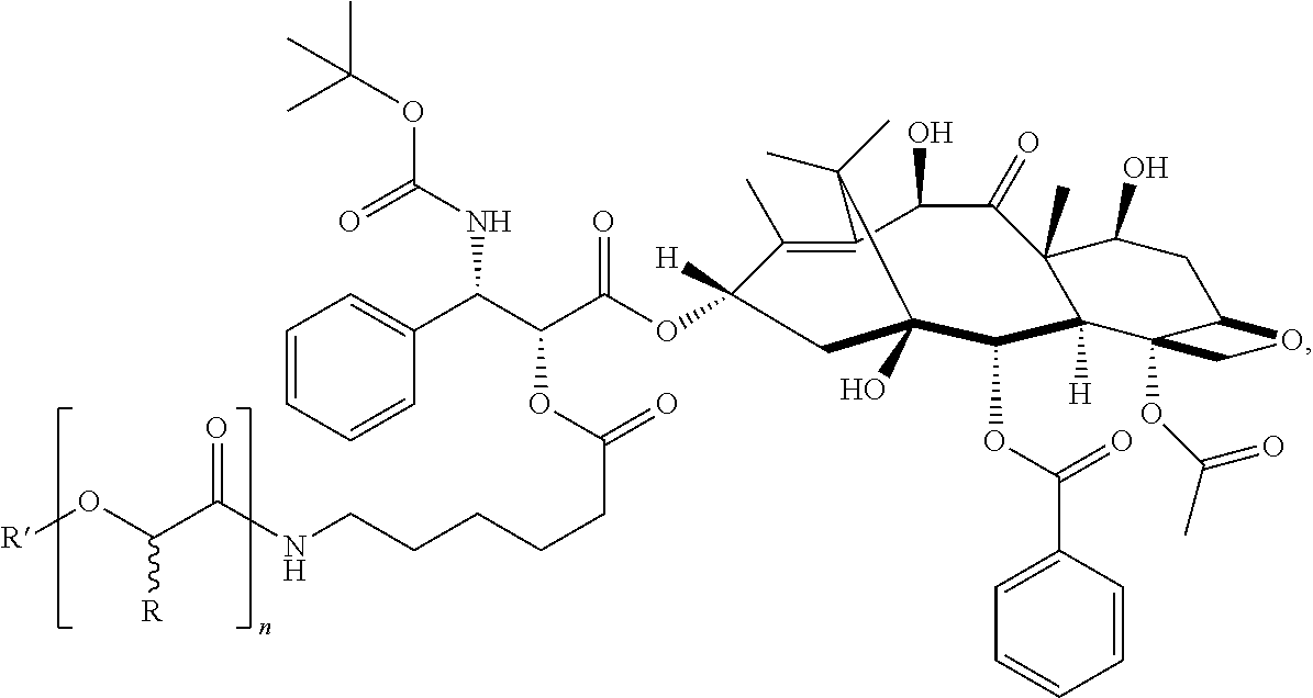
C1(C)=C2C(O)C(=O)C3(C)C(O)CC4C(OC(C)=O)(C3([H])C(OC(=O)C3=CC=CC=C3)C(O)(CC1([H])OC(C(C(C1=CC=CC=C1)NC(OC(C)(C)C)=O)OC(CCCCCNC(C(O[R])[R])=O)=O)=O)C2(C)C)CO4
